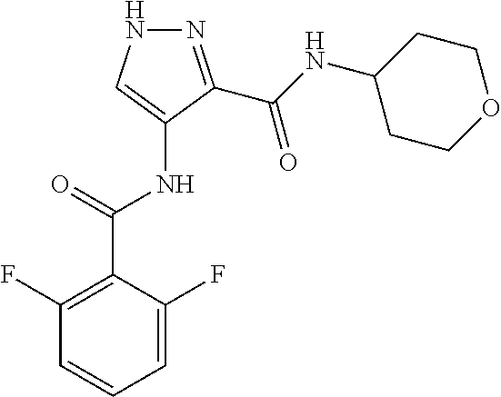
C1=C(F)C(C(NC2=CNN=C2C(NC2CCOCC2)=O)=O)=C(F)C=C1
